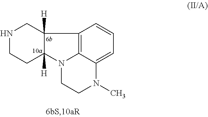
N1CCC2([H])C([H])(C1)C1=C3N2CCN(C)C3=CC=C1
